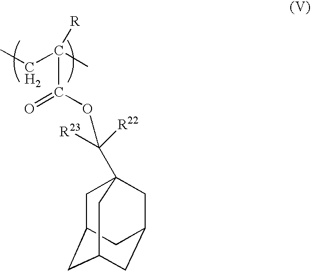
CCC(C)(C(=O)OC(C12CC3CC(CC(C1)C3)C2)([R23])[R22])[R]
